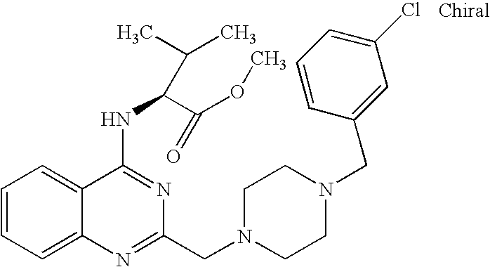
C1=CC=C2C(=C1)C(NC(C(OC)=O)C(C)C)=NC(CN1CCN(CC3=CC(Cl)=CC=C3)CC1)=N2
